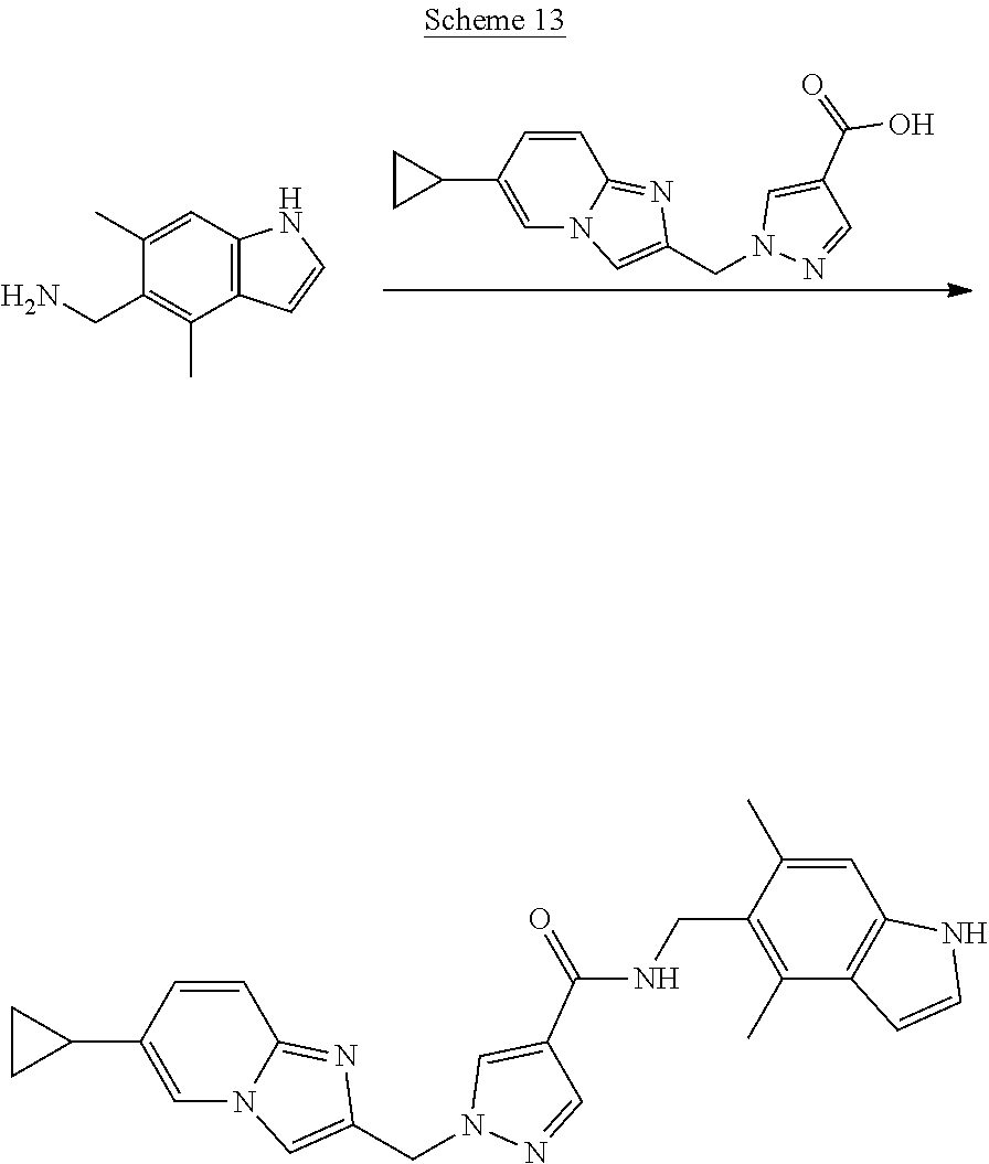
C12=C(C=C(C)C(CN)=C1C)NC=C2.C1=CC(C2CC2)=CN2C1=NC(CN1N=CC(C(=O)O)=C1)=C2.C1=CC(C2CC2)=CN2C1=NC(CN1N=CC(C(NCC3=C(C)C4=C(C=C3C)NC=C4)=O)=C1)=C2
